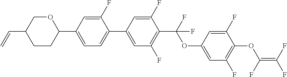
O(C(C1=C(F)C=C(C2=CC=C(C3OCC(C=C)CC3)C=C2F)C=C1F)(F)F)C1=CC(F)=C(OC(=C(F)F)F)C(F)=C1
